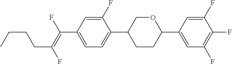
C1(F)=CC(C(=C(F)CCCC)F)=CC=C1C1CCC(C2=CC(F)=C(F)C(F)=C2)OC1
